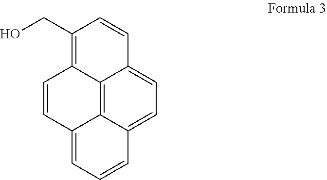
C12=C3C4=CC=C1C=CC(CO)=C2C=CC3=CC=C4
